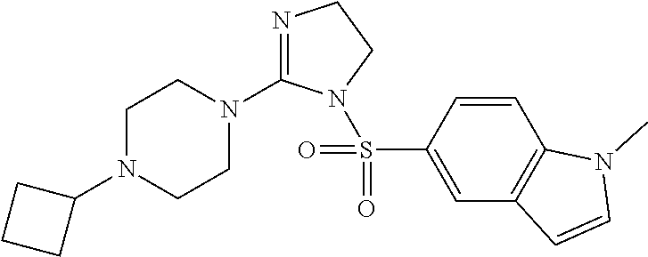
C1N(C2CCC2)CCN(C2=NCCN2S(C2=CC3=C(C=C2)N(C)C=C3)(=O)=O)C1
